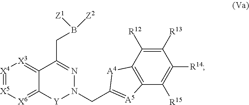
[X4]1=[X5][X6]=C2C(=[X3]1)C(CB([Z1])[Z2])=NN(CC1=[A5]C3=C([A4]1)C([R12])=C([R13])C([R14])=C3[R15])[Y]2
